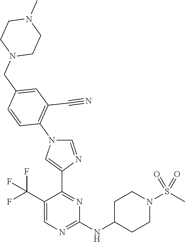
C1=C(C(F)(F)F)C(C2=CN(C3=C(C#N)C=C(CN4CCN(C)CC4)C=C3)C=N2)=NC(NC2CCN(S(C)(=O)=O)CC2)=N1
